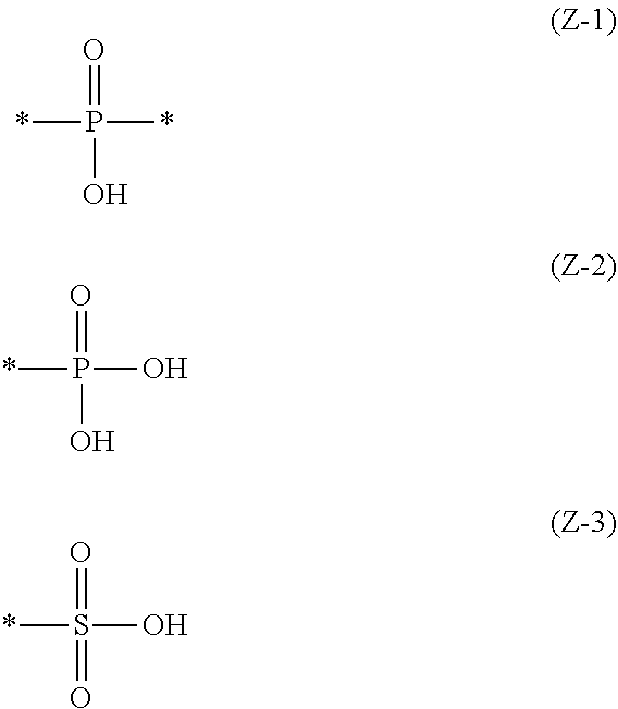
*P(*)(=O)O.*P(O)(=O)O.*S(O)(=O)=O
